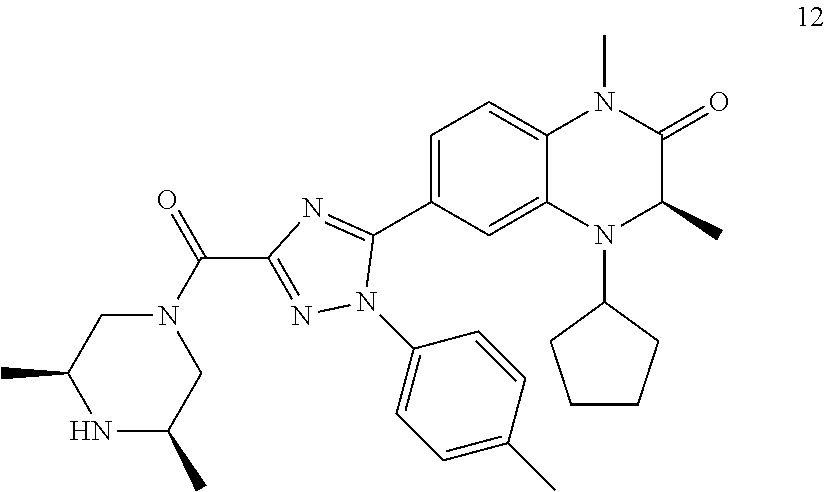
C1=C(C2=NC(C(N3CC(C)NC(C)C3)=O)=NN2C2=CC=C(C)C=C2)C=C2C(=C1)N(C)C(=O)C(C)N2C1CCCC1
